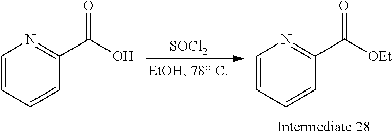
[SOCl2].C1=CC=CC(C([OEt])=O)=N1.C1=CC=CC(C(O)=O)=N1
